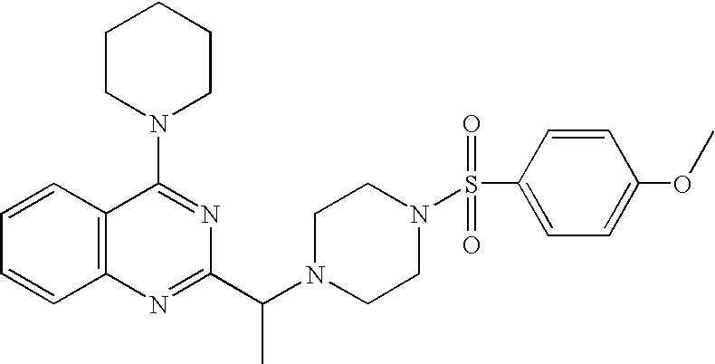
C1=CC2=C(C=C1)N=C(C(N1CCN(S(C3=CC=C(OC)C=C3)(=O)=O)CC1)C)N=C2N1CCCCC1
